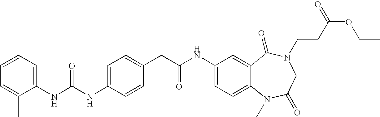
C1(NC(NC2=CC=C(CC(NC3=CC=C4C(=C3)C(=O)N(CCC(OCC)=O)CC(=O)N4C)=O)C=C2)=O)=CC=CC=C1C
